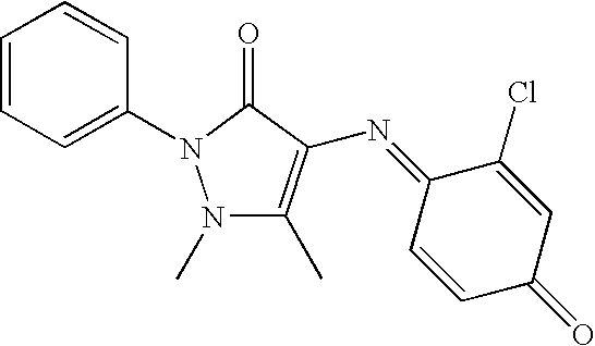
C1=CC=C(N2N(C)C(C)=C(N=C3C=CC(=O)C=C3Cl)C2=O)C=C1
